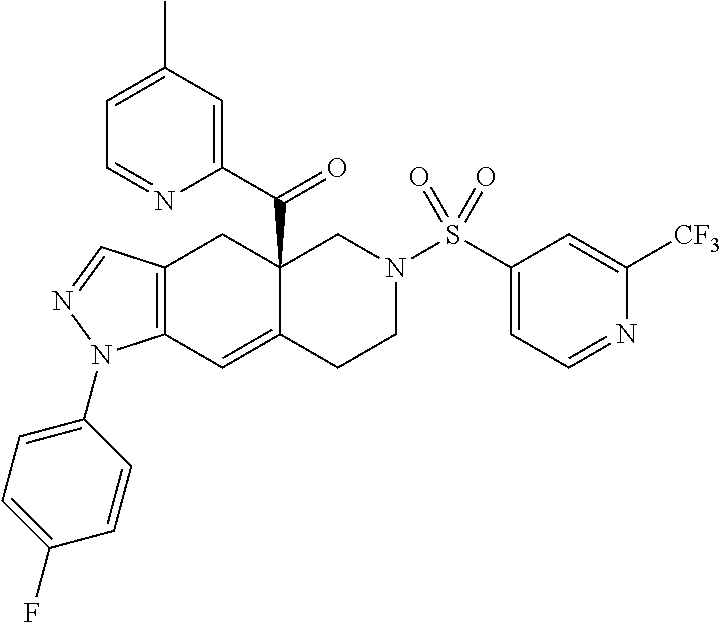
C12=C(C=C3C(C(C4=CC(C)=CC=N4)=O)(C1)CN(S(C1=CC=NC([CF3])=C1)(=O)=O)CC3)N(C1=CC=C(F)C=C1)N=C2
